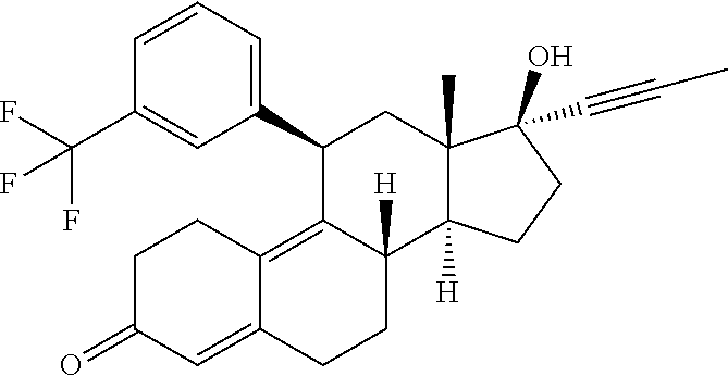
C1=CC=C(C2C3=C4C(=CC(=O)CC4)CCC3([H])C3([H])C(C)(C2)C(O)(C#CC)CC3)C=C1C(F)(F)F
